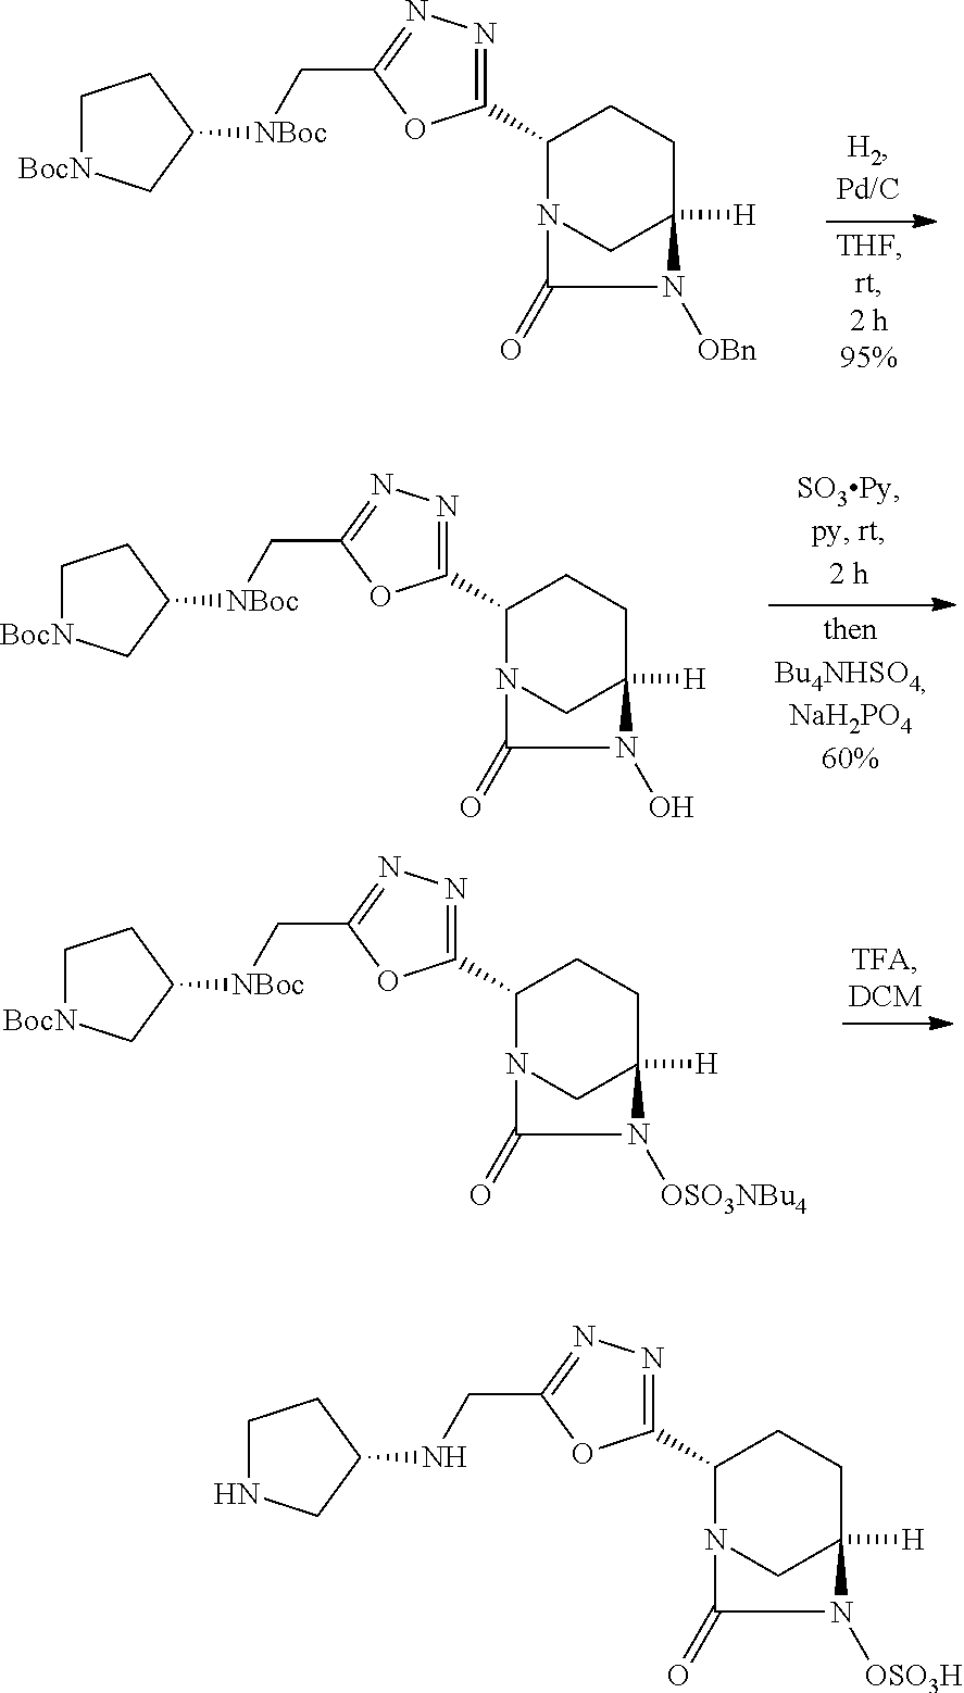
C1C(C2=NN=C(C[NBoc]C3C[BocN]CC3)O2)N2CC([H])(C1)N([OBn])C2=O.C1C(C2=NN=C(C[NBoc]C3C[BocN]CC3)O2)N2CC([H])(C1)N(O)C2=O.C1C(C2=NN=C(C[NBoc]C3C[BocN]CC3)O2)N2CC([H])(C1)N([OSO3NBu4])C2=O.C1C(C2=NN=C(CNC3CNCC3)O2)N2CC([H])(C1)N([OSO3H])C2=O
